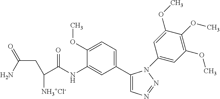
C1(C2=CC=C(OC)C(NC(C([NH3+Cl-])CC(=O)N)=O)=C2)=CN=NN1C1=CC(OC)=C(OC)C(OC)=C1
